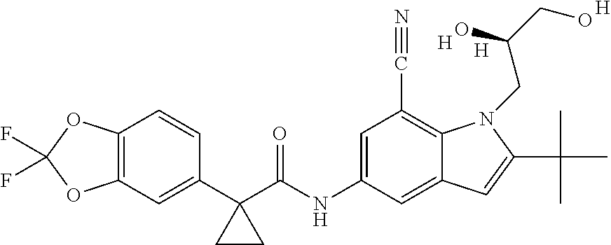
C12=C(C=C(C3(C(NC4=CC(C#N)=C5C(=C4)C=C(C(C)(C)C)N5CC(CO)O)=O)CC3)C=C1)OC(F)(F)O2.[H].[H].[H]
